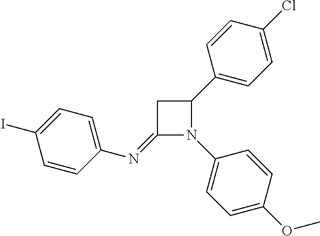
C1(=NC2=CC=C(I)C=C2)N(C2=CC=C(OC)C=C2)C(C2=CC=C(Cl)C=C2)C1
